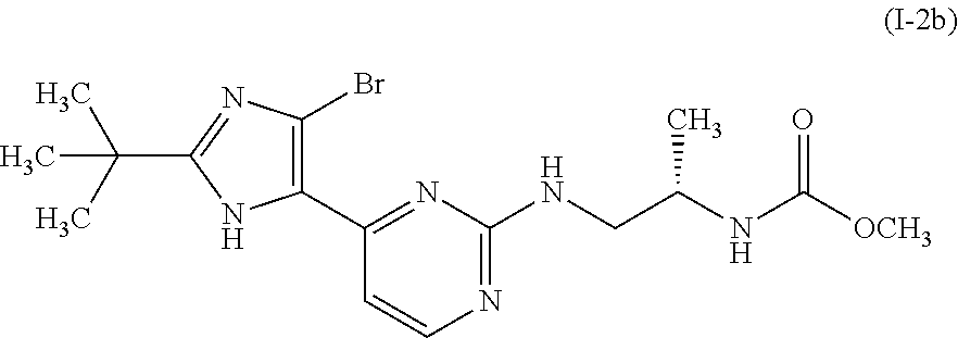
C1(C2=C(Br)N=C(C(C)(C)C)N2)=NC(NCC(NC([OCH3])=O)C)=NC=C1
